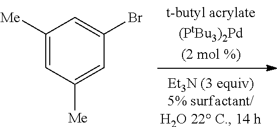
C1([Me])=CC([Me])=CC(Br)=C1
